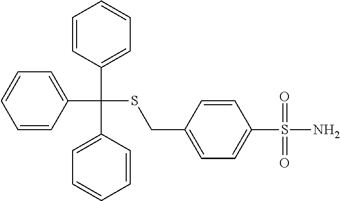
C1=CC(C(C2=CC=CC=C2)(C2=CC=CC=C2)SCC2=CC=C(S(=O)(=O)N)C=C2)=CC=C1
